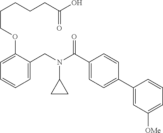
C1=C(CN(C(C2=CC=C(C3=CC([OMe])=CC=C3)C=C2)=O)C2CC2)C(OCCCCCC(O)=O)=CC=C1
